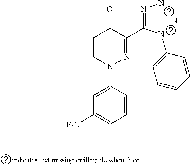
C1=CN(C2=CC([F3C])=CC=C2)N=C(C(=NN)NC2=CC=CC=C2)C1=O.N
